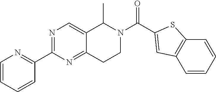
C1=CC=CC(C2=NC=C3C(=N2)CCN(C(=O)C2=CC4=C(C=CC=C4)S2)C3C)=N1
